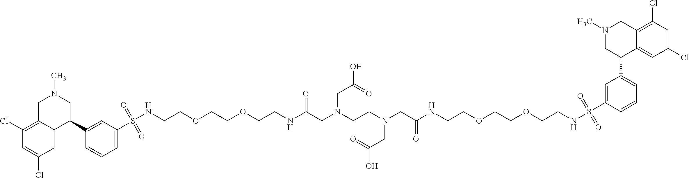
C1(Cl)=C2C(=CC(Cl)=C1)C(C1=CC(S(NCCOCCOCCNC(CN(CCN(CC(NCCOCCOCCNS(C3=CC(C4C5=CC(Cl)=CC(Cl)=C5CN(C)C4)=CC=C3)(=O)=O)=O)CC(O)=O)CC(O)=O)=O)(=O)=O)=CC=C1)CN(C)C2
